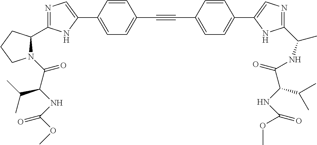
N1=C(C2N(C(C(NC(OC)=O)C(C)C)=O)CCC2)NC(C2=CC=C(C#CC3=CC=C(C4=CN=C(C(C)NC(=O)C(C(C)C)NC(OC)=O)N4)C=C3)C=C2)=C1
